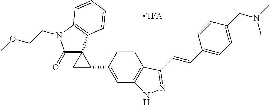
C(=CC1=CC=C(CN(C)C)C=C1)C1=NNC2=C1C=CC(C1CC13C(=O)N(CCOC)C1=C3C=CC=C1)=C2
